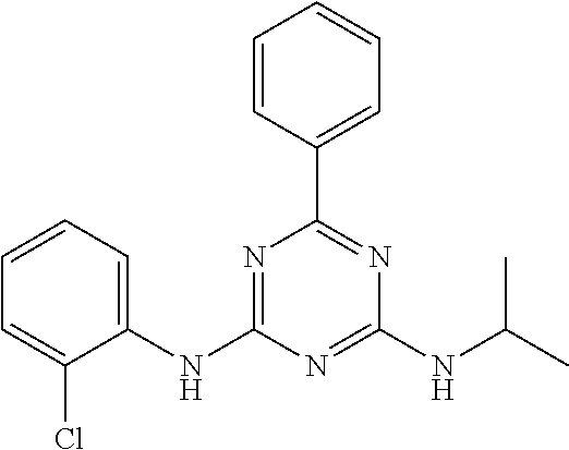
C1=CC(C2=NC(NC(C)C)=NC(NC3=CC=CC=C3Cl)=N2)=CC=C1
